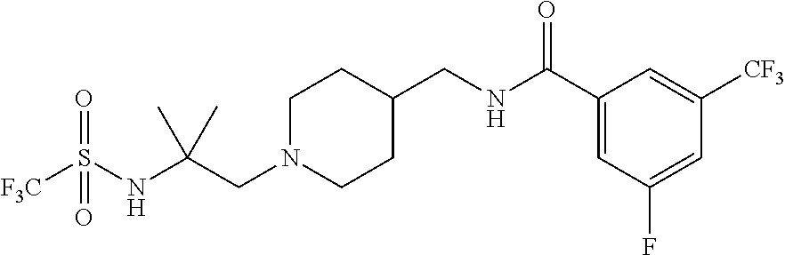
C(N1CCC(CNC(C2=CC(F)=CC([CF3])=C2)=O)CC1)C(NS([F3C])(=O)=O)(C)C
